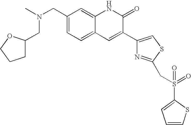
C1(CN(CC2CCCO2)C)=CC=C2C(=C1)NC(=O)C(C1=CSC(CS(C3=CC=CS3)(=O)=O)=N1)=C2
